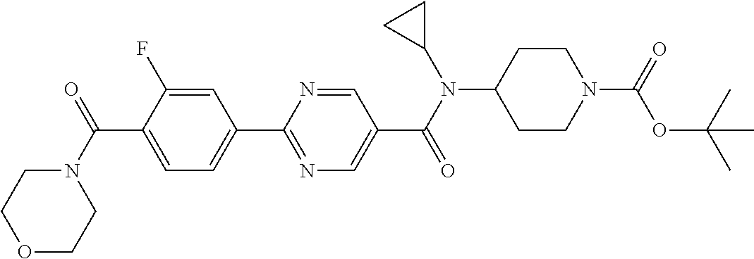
C1(C(N2CCOCC2)=O)=CC=C(C2=NC=C(C(N(C3CC3)C3CCN(C(=O)OC(C)(C)C)CC3)=O)C=N2)C=C1F
